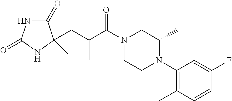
C1(=O)NC(=O)NC1(CC(C(N1CCN(C2=C(C)C=CC(F)=C2)C(C)C1)=O)C)C
